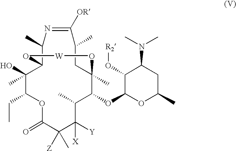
O1C(=O)C([Z])(C)C([Y])([X])C(C)C(OC2OC(C)CC(N(C)C)C2O[R2])C2(C)CC(C)C([OR])=NC(C)C(C(C)(O)C1CC)O[W]O2
